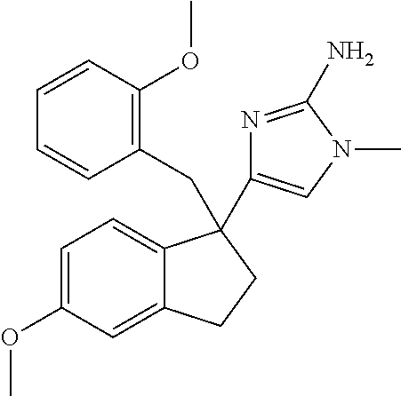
C1=C(OC)C=C2C(=C1)C(C1=CN(C)C(N)=N1)(CC1=C(OC)C=CC=C1)CC2
